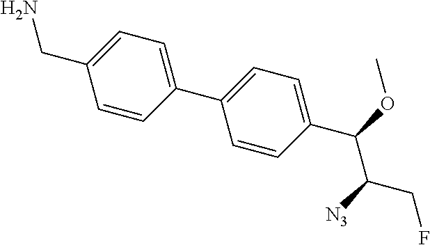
C1=CC(C2=CC=C(C(OC)C([N3])CF)C=C2)=CC=C1CN
